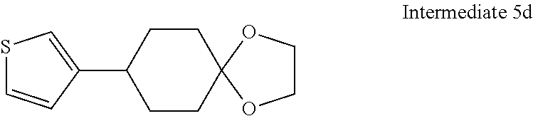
C1CC2(CCC1C1=CSC=C1)OCCO2
